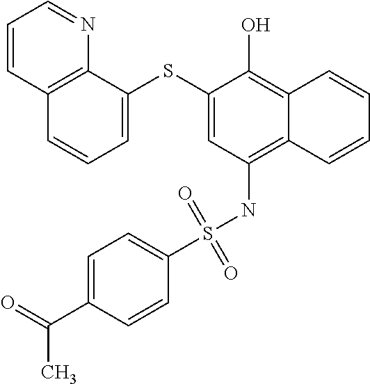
C1=C(SC2=CC=CC3=C2N=CC=C3)C(O)=C2C(=C1NS(C1=CC=C(C(=O)C)C=C1)(=O)=O)C=CC=C2
